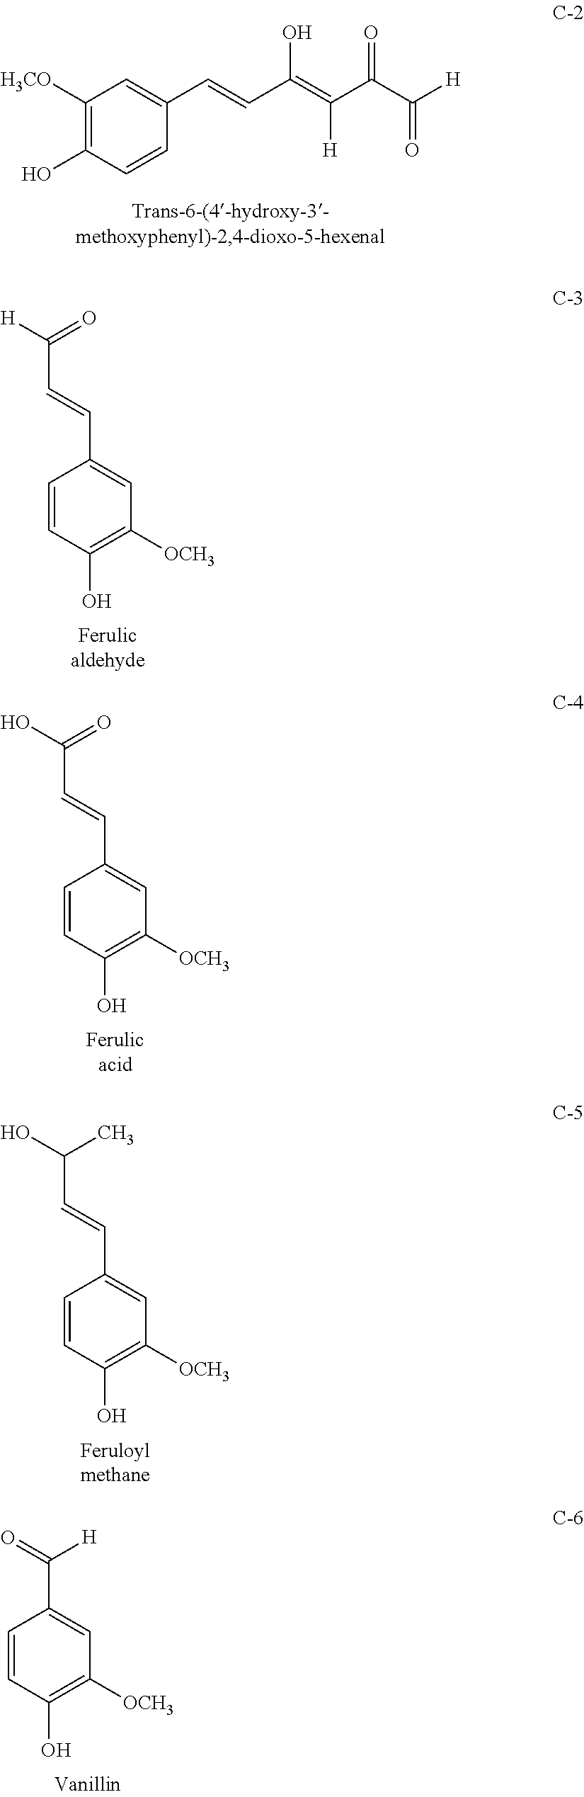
C1([H3CO])=C(O)C=CC(C=CC(=C(C(C([H])=O)=O)[H])O)=C1.C1=CC(O)=C([OCH3])C=C1C=CC([H])=O.C1=CC(O)=C([OCH3])C=C1C=CC(O)=O.C1=CC(O)=C([OCH3])C=C1C=CC(O)C.C1=CC(O)=C([OCH3])C=C1C(=O)[H]
